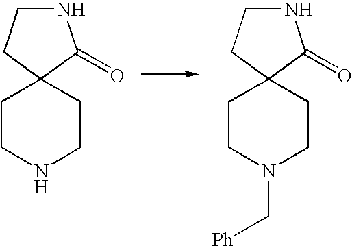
N1CCC2(C1=O)CCNCC2.N1CCC2(C1=O)CCN(C[Ph])CC2
